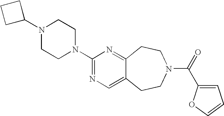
C1C(N2CCN(C3=NC=C4C(=N3)CCN(C(=O)C3=CC=CO3)CC4)CC2)CC1
